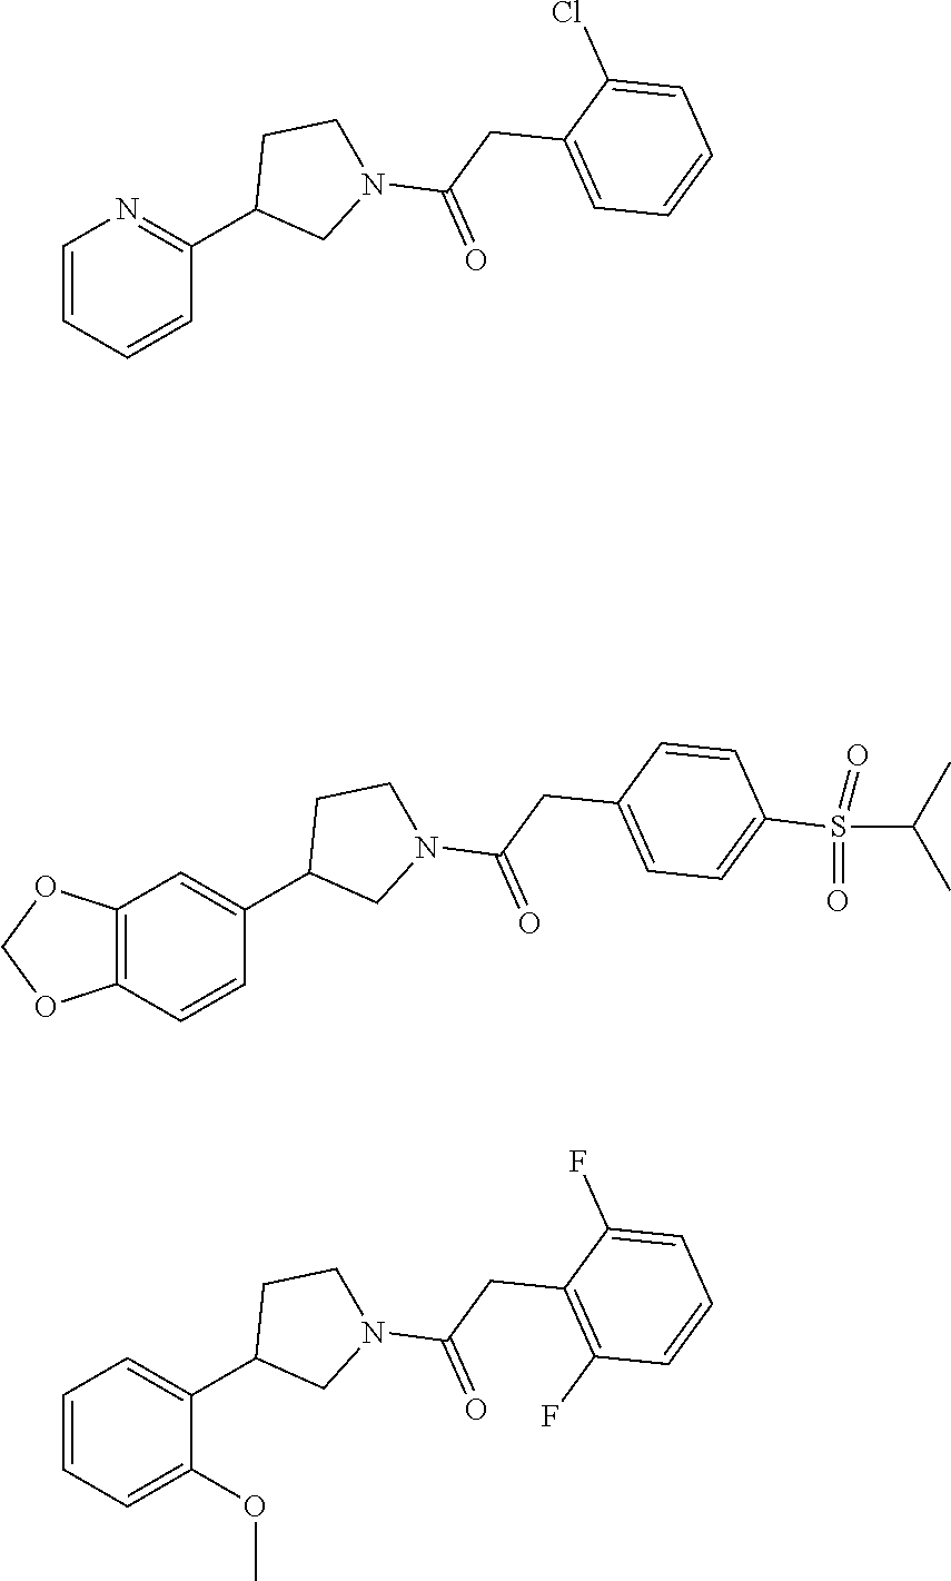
C1(C2CN(C(CC3=C(F)C=CC=C3F)=O)CC2)=CC=CC=C1OC.C1(C2CN(C(CC3=CC=CC=C3Cl)=O)CC2)=NC=CC=C1.C1(C2CN(C(CC3=CC=C(S(C(C)C)(=O)=O)C=C3)=O)CC2)=CC2=C(C=C1)OCO2
